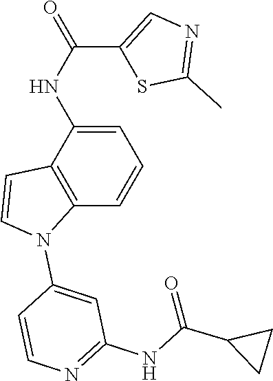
C1=C(NC(C2=CN=C(C)S2)=O)C2=C(C=C1)N(C1=CC(NC(=O)C3CC3)=NC=C1)C=C2
